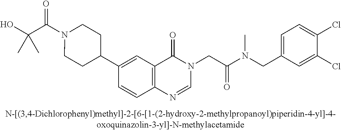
C(C(N1CCC(C2=CC3=C(C=C2)N=CN(CC(N(CC2=CC=C(Cl)C(Cl)=C2)C)=O)C3=O)CC1)=O)(O)(C)C
